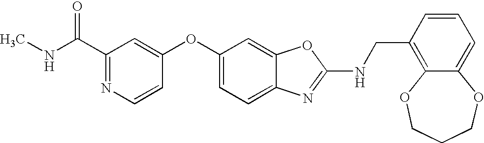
C1(C(NC)=O)=NC=CC(OC2=CC=C3C(=C2)OC(NCC2=C4C(=CC=C2)OCCCO4)=N3)=C1
